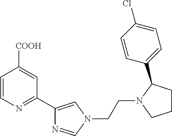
C1=CN=C(C2=CN(CCN3CCCC3C3=CC=C(Cl)C=C3)C=N2)C=C1[COOH]
